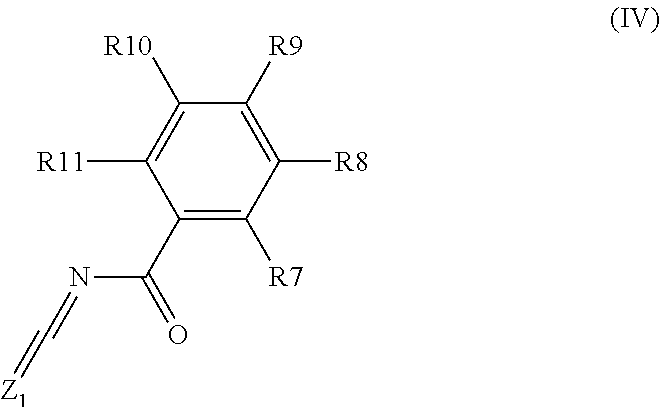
C1(C(=O)N=C=[Z1])=C([R7])C([R8])=C([R9])C([R10])=C1[R11]
